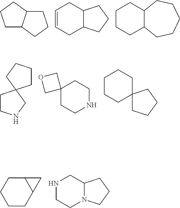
C1C2C(CC1)CCC2.C1=CCC2C(C1)CCC2.C1CCC2C(C1)CCCCC2.C1CNCC12CCCC2.C12(CCNCC1)COC2.C1CCC2(CC1)CCCC2.C12CCCCC1C2.N1CCN2C(C1)CCC2
